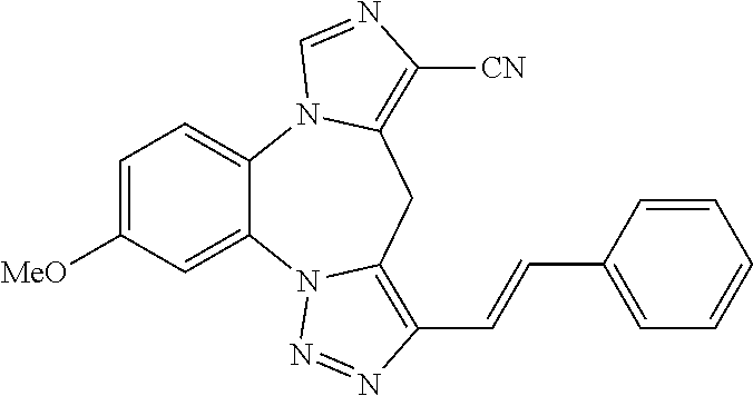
C1=C([MeO])C=C2C(=C1)N1C(=C([CN])N=C1)CC1=C(C=CC3=CC=CC=C3)N=NN21
